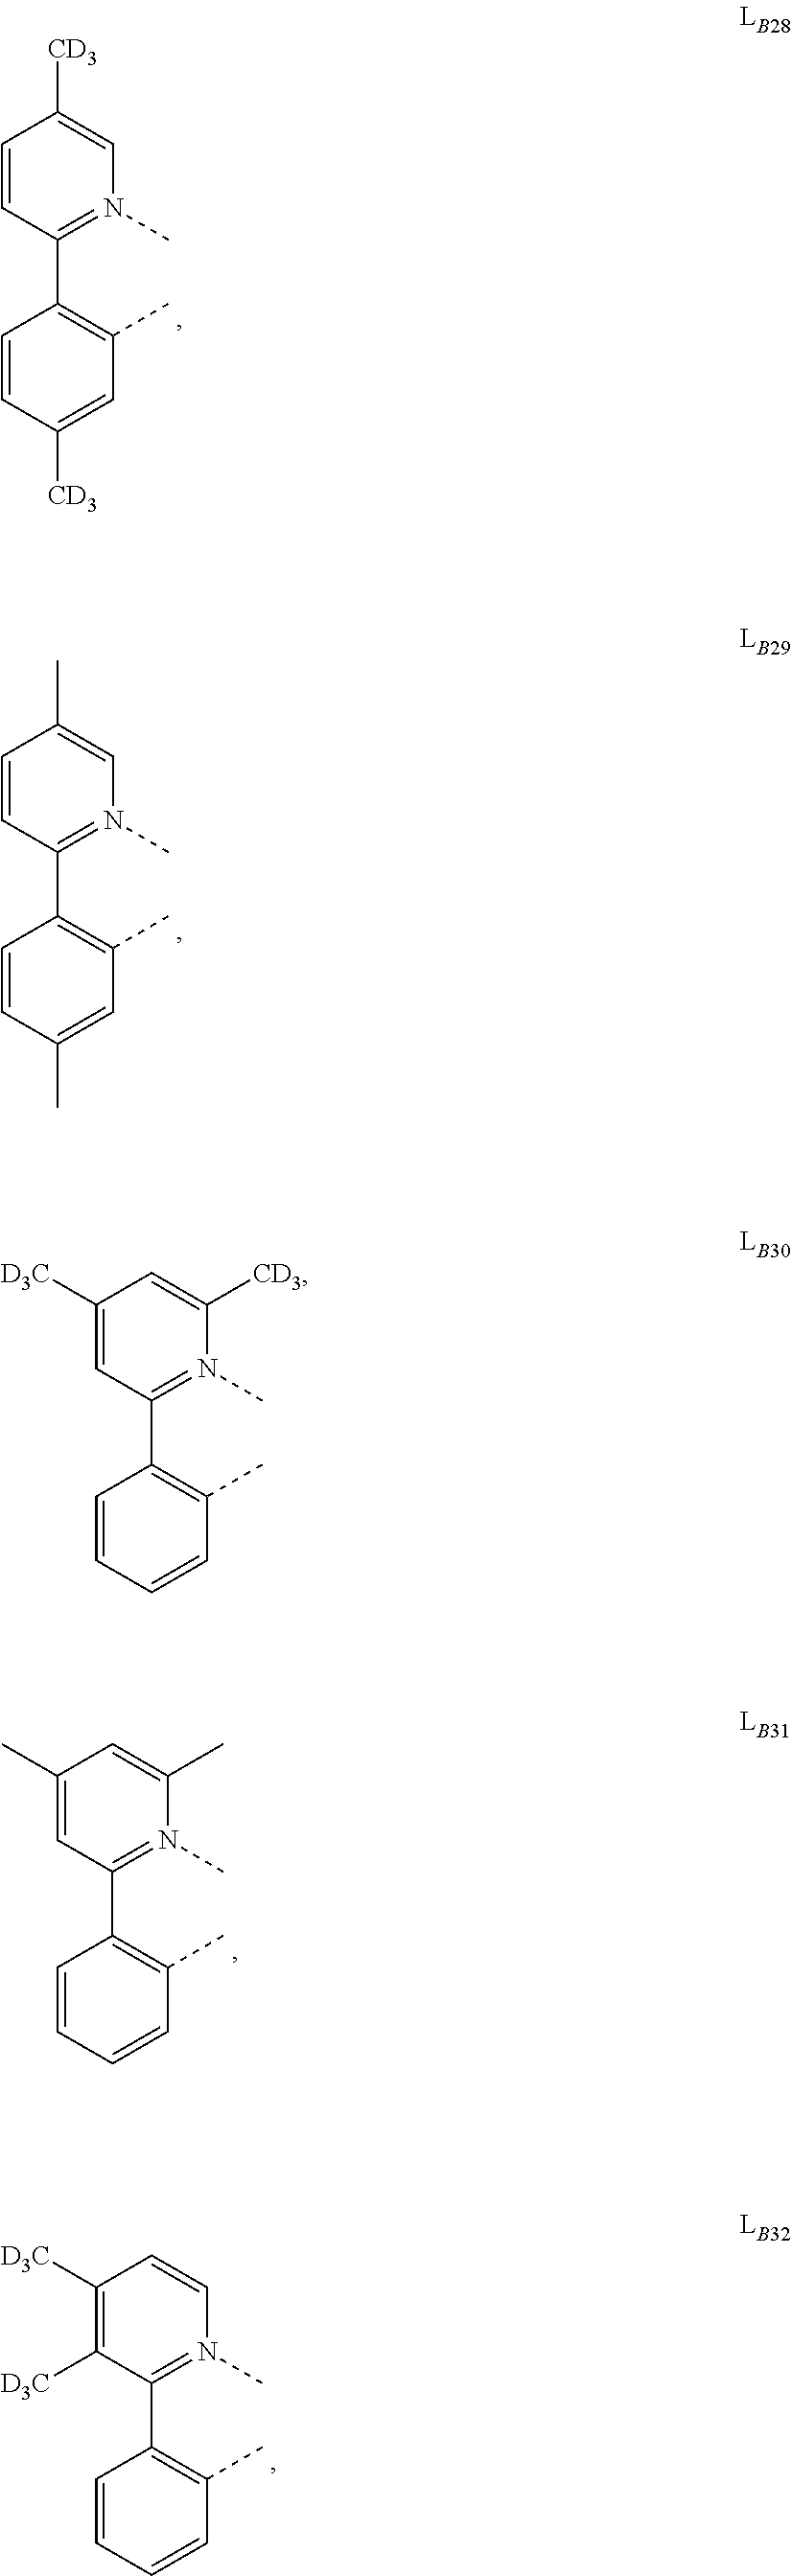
C1=CC(C2=C(C)C=C([CD3])C=C2)=N(C)C=C1[CD3].C1=CC(C2=C(C)C=C(C)C=C2)=N(C)C=C1C.C1(C)=CC(C2=C(C)C=CC=C2)=N(C)C(C)=C1.C1([D3C])=C([D3C])C(C2=C(C)C=CC=C2)=N(C)C=C1.C1([D3C])=CC(C2=C(C)C=CC=C2)=N(C)C([CD3])=C1
